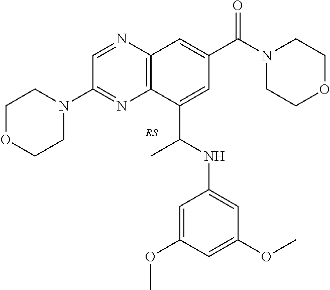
C1(N2CCOCC2)=NC2=C(N=C1)C=C(C(N1CCOCC1)=O)C=C2C(NC1=CC(OC)=CC(OC)=C1)C
